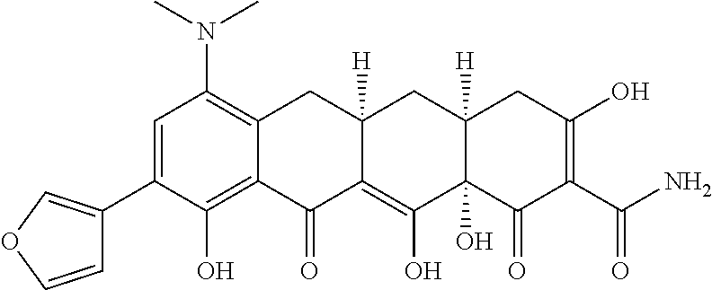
C1=C(C2=COC=C2)C(O)=C2C(=C1N(C)C)CC1([H])C(=C(O)C3(O)C([H])(C1)CC(O)=C(C(N)=O)C3=O)C2=O
